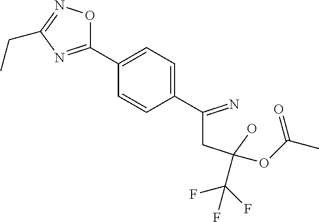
C1(C2=CC=C(C(CC(O)(OC(C)=O)C(F)(F)F)=N)C=C2)=NC(CC)=NO1
